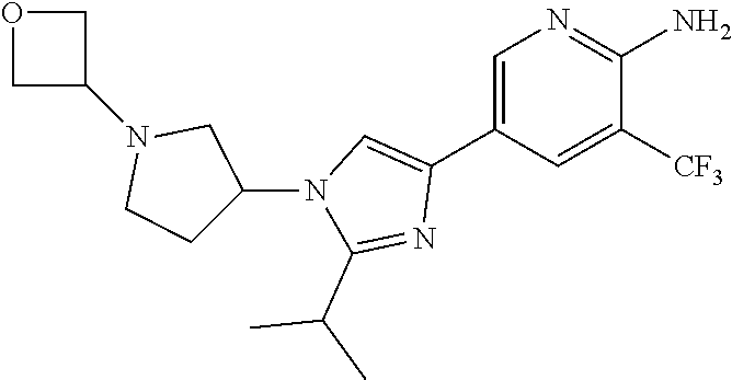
C1=C(C2=CN(C3CCN(C4COC4)C3)C(C(C)C)=N2)C=C([CF3])C(N)=N1
